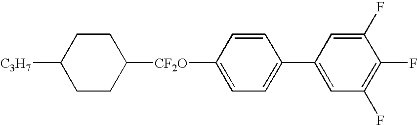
[CF2O](C1CCC([C3H7])CC1)C1=CC=C(C2=CC(F)=C(F)C(F)=C2)C=C1
